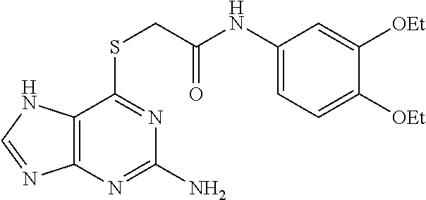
C12=C(N=C(N)N=C1SCC(NC1=CC=C([OEt])C([OEt])=C1)=O)N=CN2
